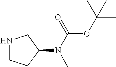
N1CCC(N(C(=O)OC(C)(C)C)C)C1
